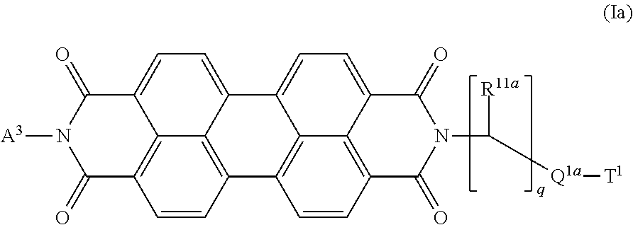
[A3]N1C(=O)C2=C3C(=CC=C4C3=C(C=C2)C2=C3C4=CC=C4C3=C(C=C2)C(=O)N(C([R11a])[Q1a][T1])C4=O)C1=O
